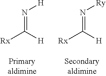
N(=C([H])[Rx])[Ry].N(=C([H])[Rx])[H]
